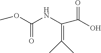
O(C(NC(=C(C)C)C(O)=O)=O)C
